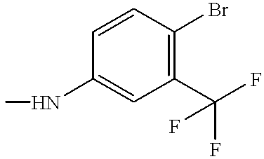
C1(C(F)(F)F)=C(Br)C=CC(NC)=C1
